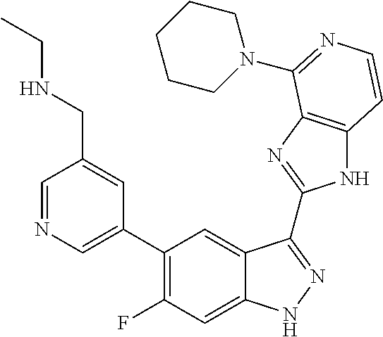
C1=C(C2=C(F)C=C3C(=C2)C(C2=NC4=C(N2)C=CN=C4N2CCCCC2)=NN3)C=C(CNCC)C=N1
